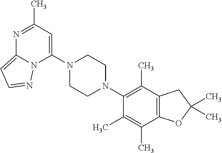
C1(N2CCN(C3=C(C)C4=C(C(C)=C3C)OC(C)(C)C4)CC2)=CC(C)=NC2=CC=NN12
